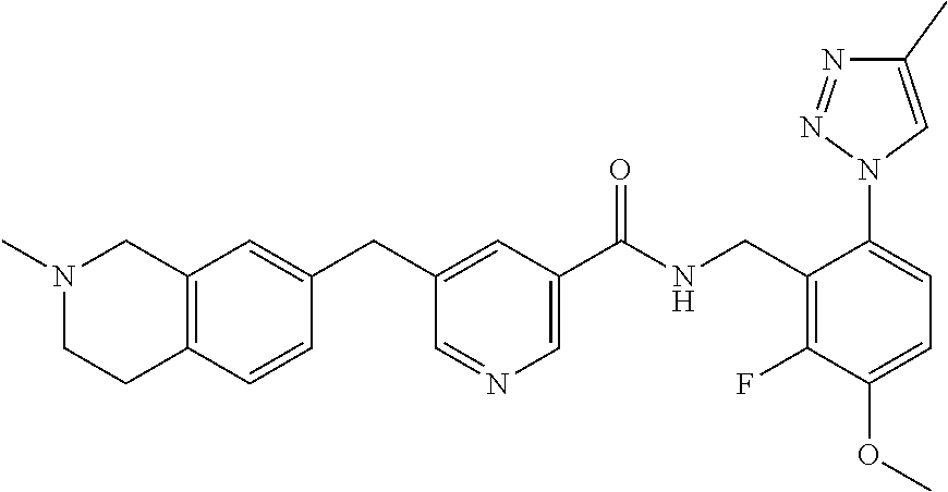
N1=NN(C2=CC=C(OC)C(F)=C2CNC(C2=CN=CC(CC3=CC4=C(C=C3)CCN(C)C4)=C2)=O)C=C1C
